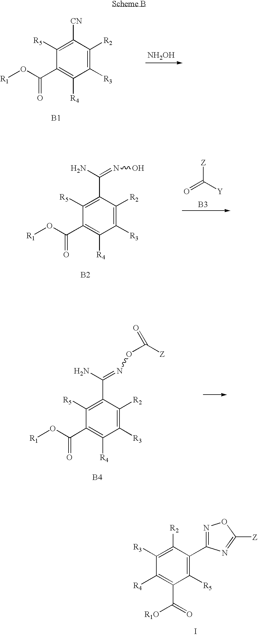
C1([R5])=C([CN])C([R2])=C([R3])C([R4])=C1C(O[R1])=O.[NH2OH].[B1].C1([R5])=C(C(N)=NOC([Z])=O)C([R2])=C([R3])C([R4])=C1C(O[R1])=O.[B4].C1([R3])=C([R2])C(C2=NOC([Z])=N2)=C([R5])C(C(=O)[R1O])=C1[R4].I.C1([R5])=C(C(N)=NO)C([R2])=C([R3])C([R4])=C1C(O[R1])=O.O=C([Y])[Z].[B2].[B3]
